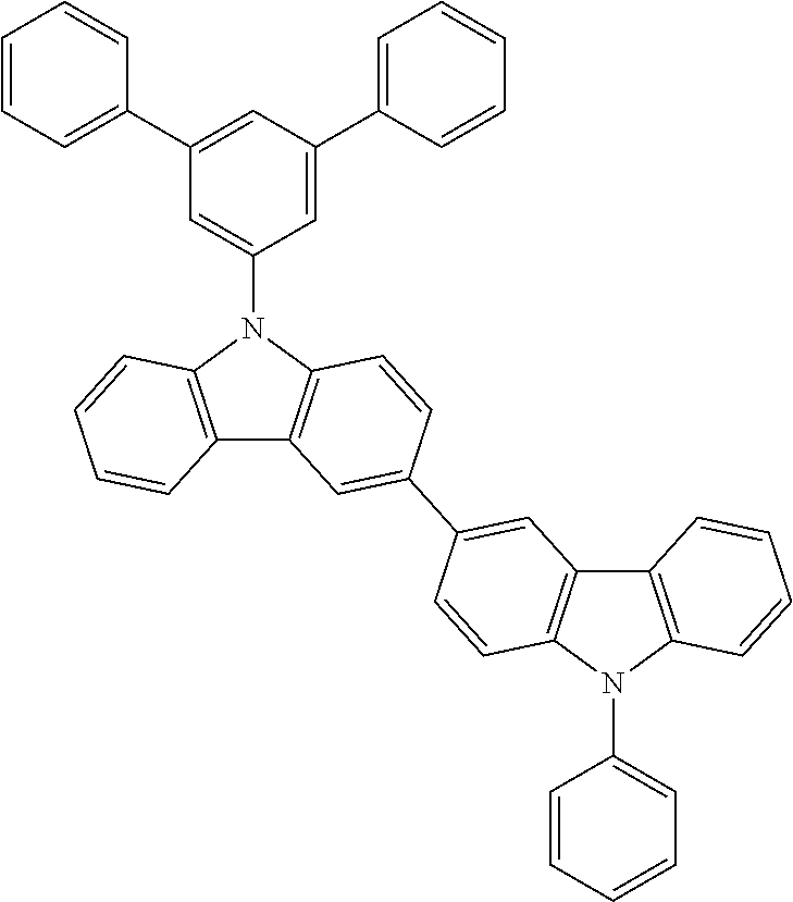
C12=C(N(C3=CC(C4=CC=CC=C4)=CC(C4=CC=CC=C4)=C3)C3=C1C=C(C1=CC4=C(C=C1)N(C1=CC=CC=C1)C1=C4C=CC=C1)C=C3)C=CC=C2
